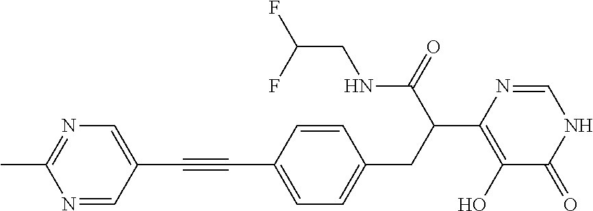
C1(C#CC2=CC=C(CC(C(NCC(F)F)=O)C3=C(O)C(=O)NC=N3)C=C2)=CN=C(C)N=C1
